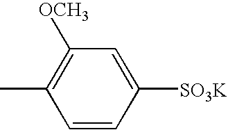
C1(C)=C([OCH3])C=C([SO3K])C=C1
